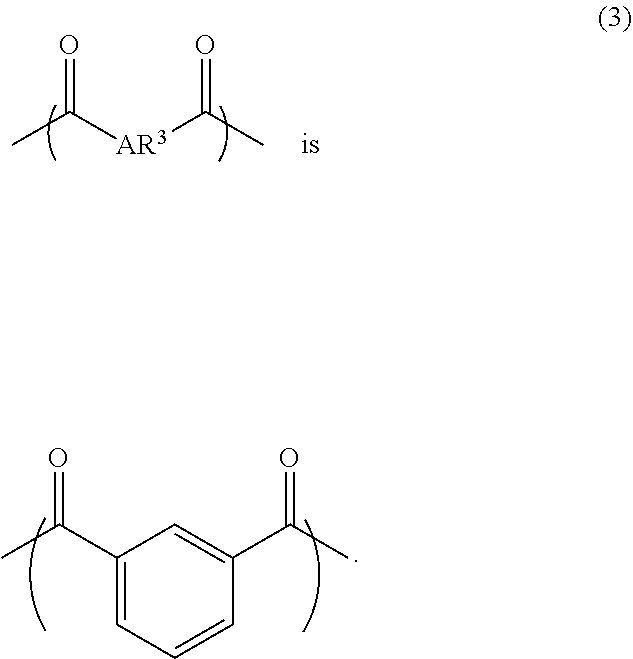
C1(C(C)=O)=CC=CC(C(C)=O)=C1.O=C([AR3]C(C)=O)C
